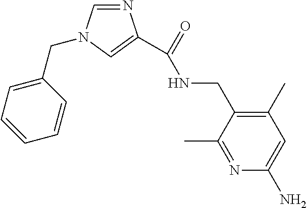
C1(C)=C(CNC(=O)C2=CN(CC3=CC=CC=C3)C=N2)C(C)=NC(N)=C1
